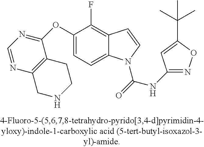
C1(OC2=NC=NC3=C2CCNC3)=CC=C2C(=C1F)C=CN2C(=O)NC1=NOC(C(C)(C)C)=C1
